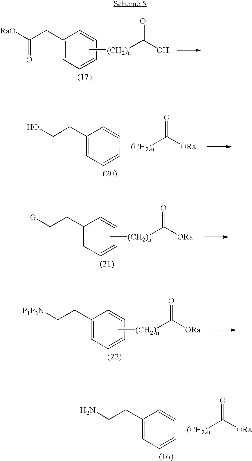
[RaO]C(CC1=CC=CC=C1)=O.C[(CH2)n]C(O)=O.OCCC1=CC=CC=C1.C[(CH2)n]C([ORa])=O.[G]CCC1=CC=CC=C1.C[(CH2)n]C([ORa])=O.[P1P2N]CCC1=CC=CC=C1.C[(CH2)n]C([ORa])=O.NCCC1=CC=CC=C1.C[(CH2)n]C([ORa])=O
